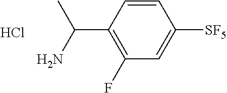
C1=CC(C(C)N)=C(F)C=C1[SF5].Cl
